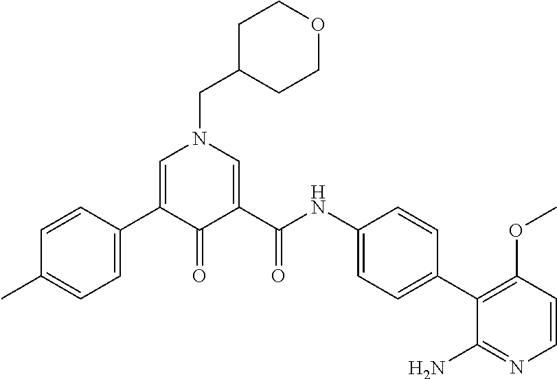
C1=C(C2=CC=C(C)C=C2)C(=O)C(C(NC2=CC=C(C3=C(OC)C=CN=C3N)C=C2)=O)=CN1CC1CCOCC1
